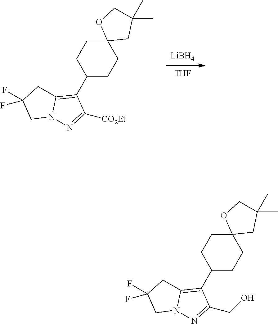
[THF].[LiBH4].C1(C2=C3N(N=C2[CO2Et])CC(F)(F)C3)CCC2(CC1)CC(C)(C)CO2.C1(C2=C3N(N=C2CO)CC(F)(F)C3)CCC2(CC1)CC(C)(C)CO2
